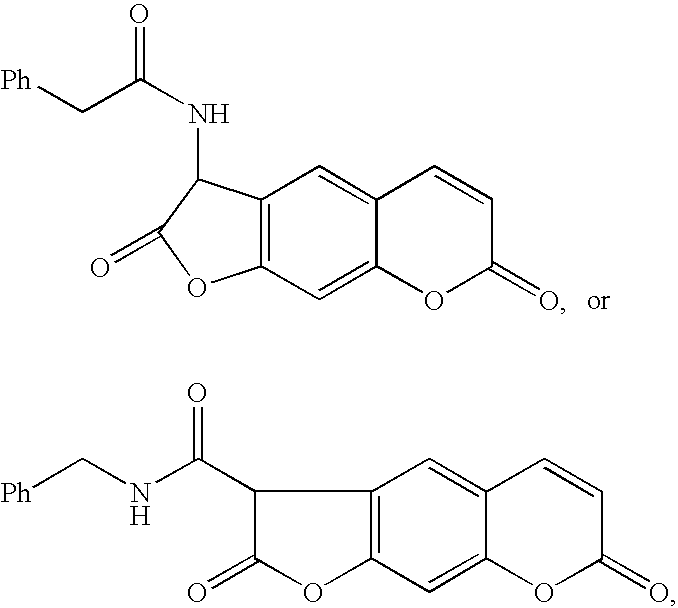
C12=C(C=C3C(=C1)C=CC(=O)O3)OC(=O)C2NC(=O)C[Ph].C12=C(C=C3C(=C1)C=CC(=O)O3)OC(=O)C2C(NC[Ph])=O
